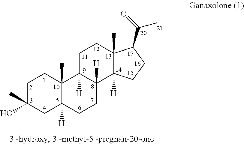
C1C(O)(C)CC2([H])C(C)(C1)C1([H])C([H])(CC2)C2([H])C(C)(CC1)C(C(=O)C)CC2
